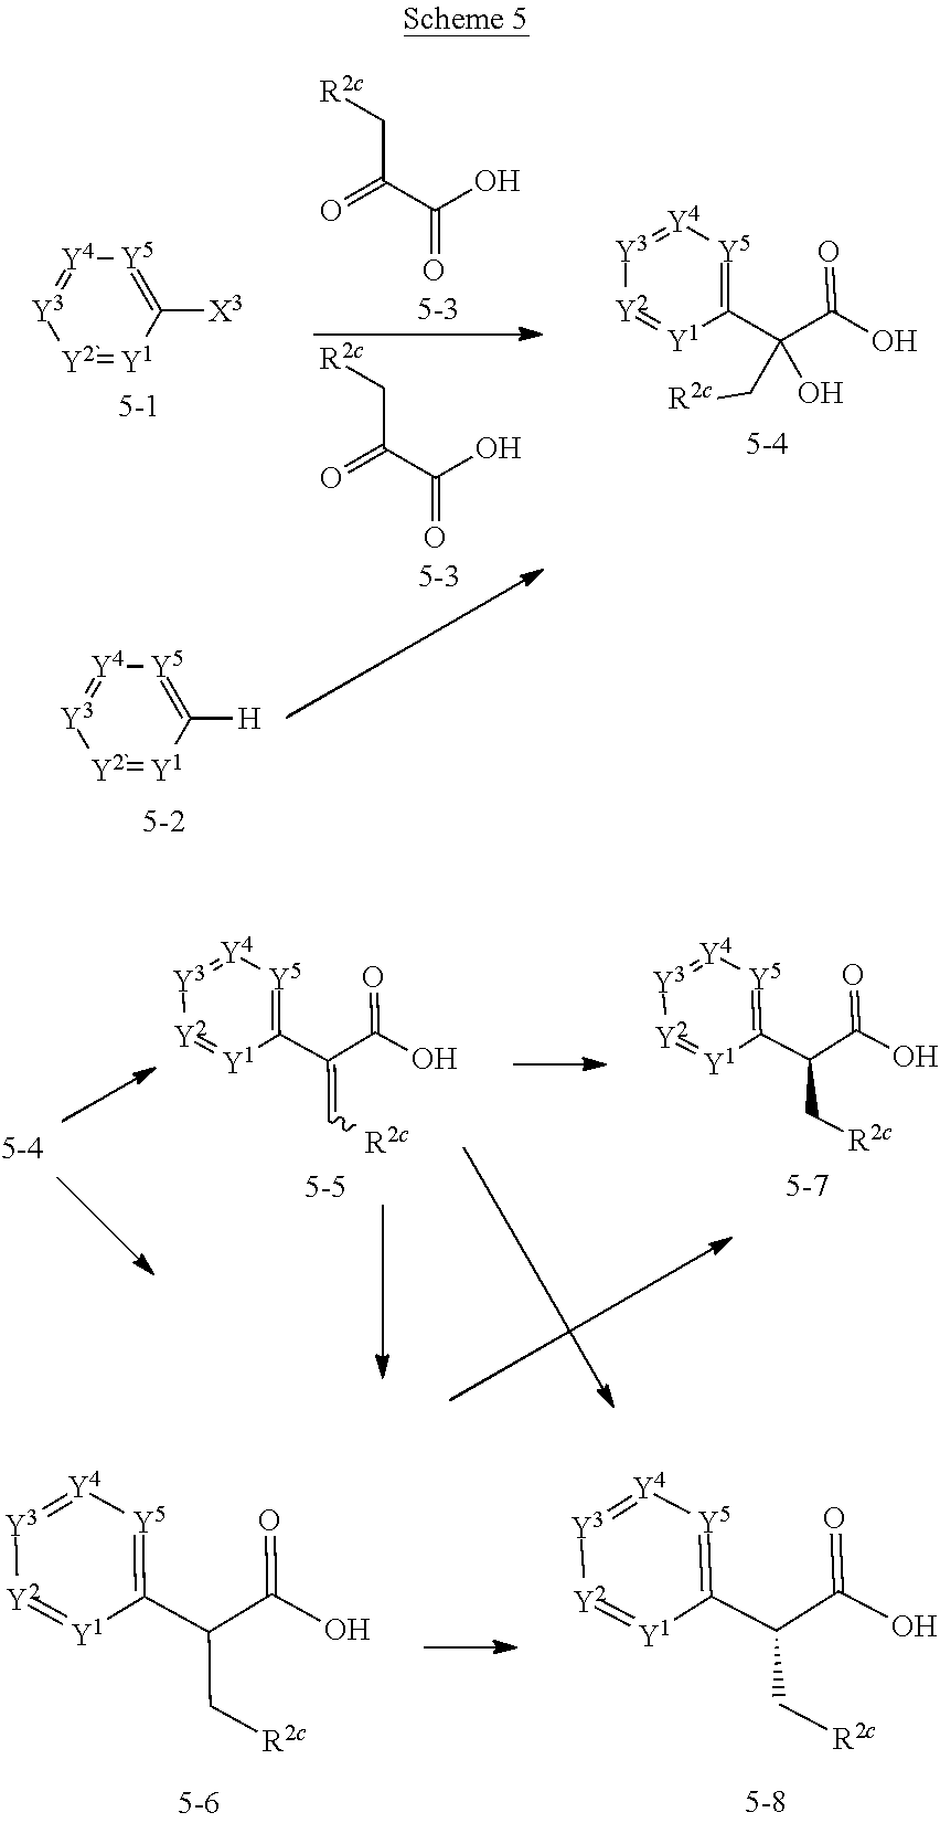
O=C(C(O)=O)C[R2c].O=C(C(O)=O)C[R2c].[Y2`]1=[Y1]C([X3])=[Y5][Y4]=[Y3]1.[Y2`]1=[Y1]C([H])=[Y5][Y4]=[Y3]1.[Y3]1=[Y4][Y5]=C(C(C(=O)O)(O)C[R2c])[Y1]=[Y2]1.[Y3]1=[Y4][Y5]=C(C(=C[R2c])C(=O)O)[Y1]=[Y2]1.[Y3]1=[Y4][Y5]=C(C(C[R2c])C(=O)O)[Y1]=[Y2]1.[Y3]1=[Y4][Y5]=C(C(C[R2c])C(=O)O)[Y1]=[Y2]1.[Y3]1=[Y4][Y5]=C(C(C[R2c])C(=O)O)[Y1]=[Y2]1
